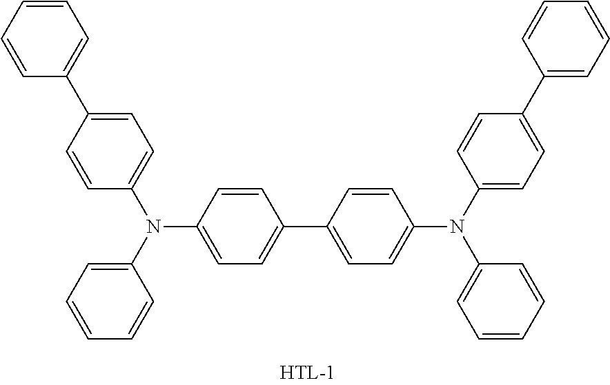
C1=CC(N(C2=CC=CC=C2)C2=CC=C(C3=CC=CC=C3)C=C2)=CC=C1C1=CC=C(N(C2=CC=C(C3=CC=CC=C3)C=C2)C2=CC=CC=C2)C=C1
